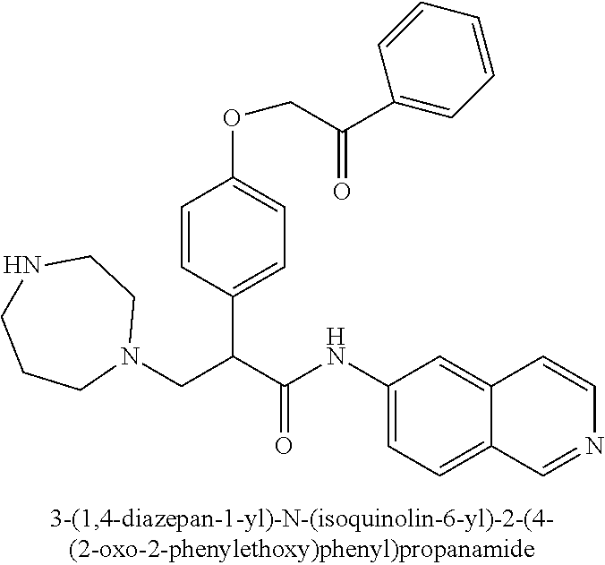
C1(NC(C(CN2CCNCCC2)C2=CC=C(OCC(C3=CC=CC=C3)=O)C=C2)=O)=CC=C2C(=C1)C=CN=C2
